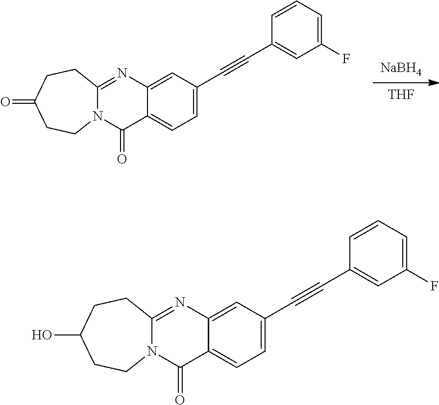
[THF].[NaBH4].C12=CC=C(C#CC3=CC(F)=CC=C3)C=C1N=C1N(C2=O)CCC(=O)CC1.C12=CC=C(C#CC3=CC(F)=CC=C3)C=C1N=C1N(C2=O)CCC(O)CC1
